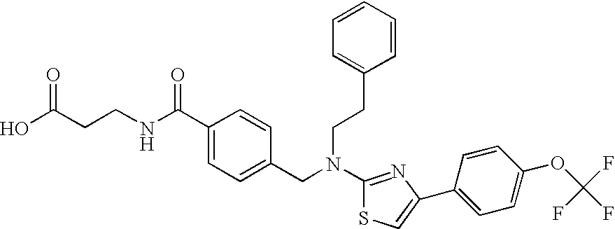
N(C1=NC(C2=CC=C(OC(F)(F)F)C=C2)=CS1)(CC1=CC=C(C(NCCC(O)=O)=O)C=C1)CCC1=CC=CC=C1
